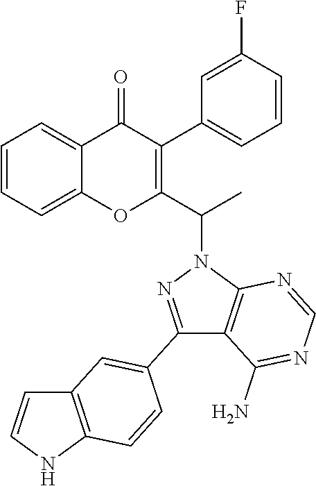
C1=CC=C2C(=C1)OC(C(N1N=C(C3=CC4=C(NC=C4)C=C3)C3=C1N=CN=C3N)C)=C(C1=CC=CC(F)=C1)C2=O
